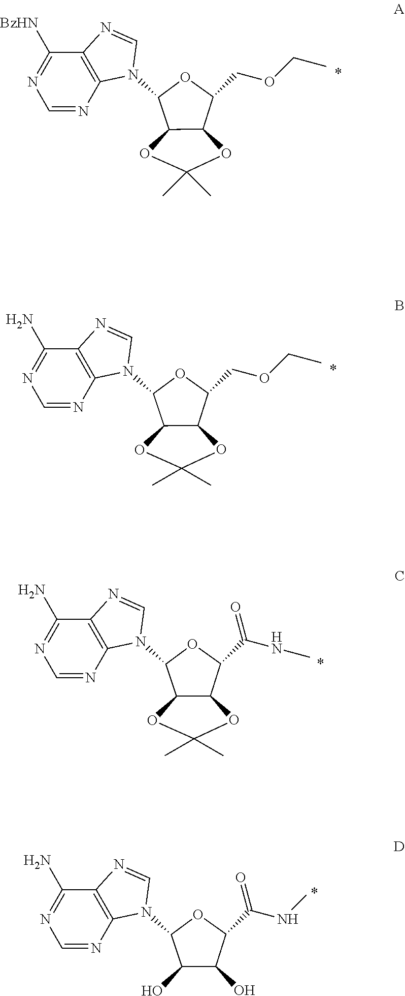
C1([BzHN])=NC=NC2=C1N=CN2C1C2C(C(COCC)O1)OC(C)(C)O2.C1(N)=NC=NC2=C1N=CN2C1C2C(C(COCC)O1)OC(C)(C)O2.C1(N)=NC=NC2=C1N=CN2C1C2C(C(C(NC)=O)O1)OC(C)(C)O2.C1(N)=NC=NC2=C1N=CN2C1C(O)C(O)C(C(NC)=O)O1
